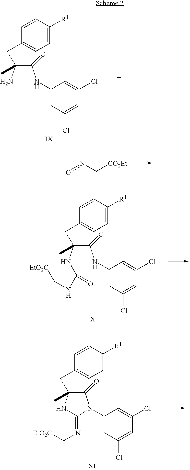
C1=C([R1])C=CC(CC(C(NC2=CC(Cl)=CC(Cl)=C2)=O)(N)C)=C1.onC[CO2Et].C1=C([R1])C=CC(CC(C(NC2=CC(Cl)=CC(Cl)=C2)=O)(NC(NC[EtO2C])=O)C)=C1.C1=C([R1])C=CC(CC2(C)C(=O)N(C3=CC(Cl)=CC(Cl)=C3)C(=NC[EtO2C])N2)=C1
